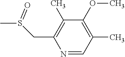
N1=CC(C)=C(OC)C(C)=C1CS(C)=O
